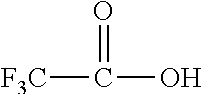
[F3C]C(=O)O
